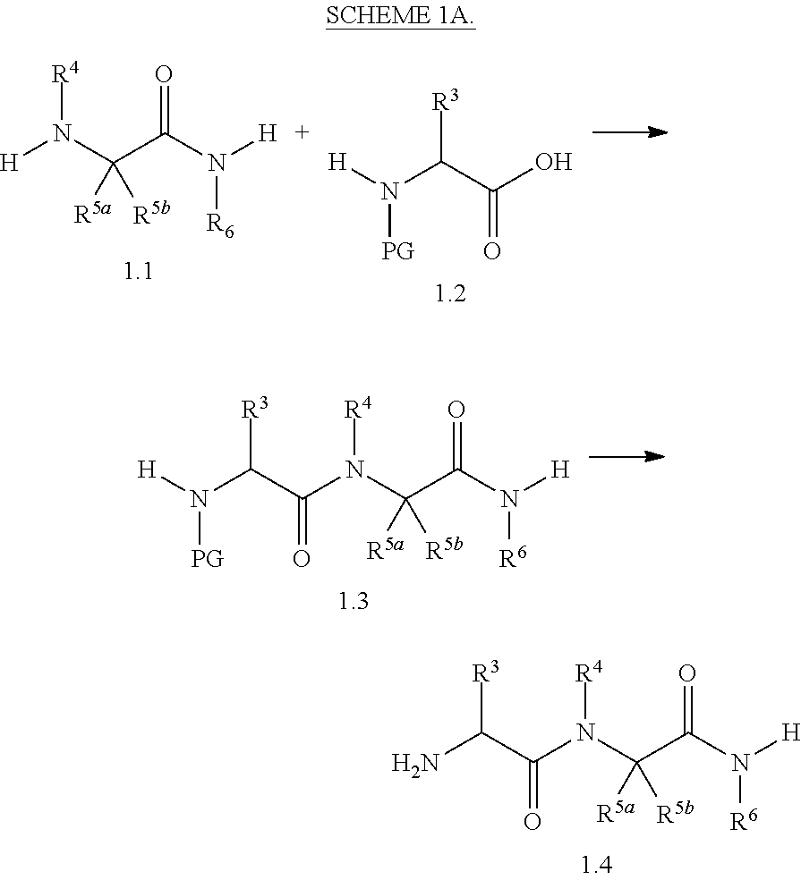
[H]N(C(C(N([H])[R6])=O)([R5a])[R5b])[R4].[H]N(C(C(O)=O)[R3])[PG].[H]N(C(C(N(C(C(N([H])[R6])=O)([R5a])[R5b])[R4])=O)[R3])[PG].NC(C(N(C(C(N([H])[R6])=O)([R5a])[R5b])[R4])=O)[R3]
